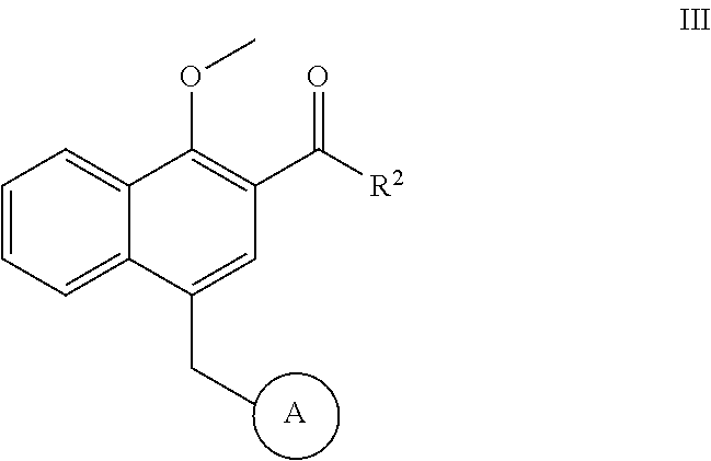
[A].C1=CC=C2C(=C1)C(OC)=C(C([R2])=O)C=C2CC
